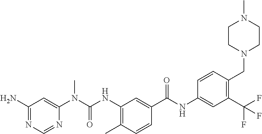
NC1=NC=NC(N(C(NC2=C(C)C=CC(C(NC3=CC(C(F)(F)F)=C(CN4CCN(C)CC4)C=C3)=O)=C2)=O)C)=C1
